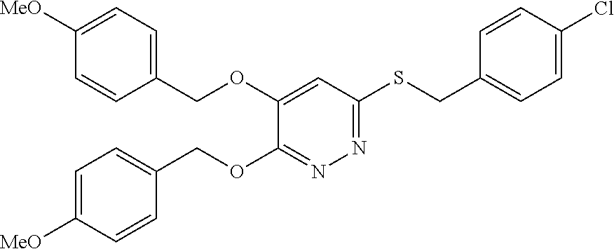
C1=C(OCC2=CC=C([MeO])C=C2)C(OCC2=CC=C([MeO])C=C2)=NN=C1SCC1=CC=C(Cl)C=C1
